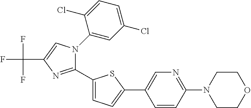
C1(C2=CC=C(C3=CN=C(N4CCOCC4)C=C3)S2)=NC(C(F)(F)F)=CN1C1=CC(Cl)=CC=C1Cl
